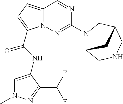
N1=CC2=CC=C(C(NC3=CN(C)N=C3C(F)F)=O)N2N=C1N1C2CNCC(C1)C2
